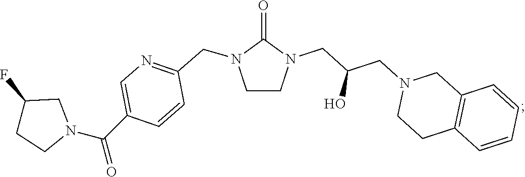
C12=C(C=CC=C1)CCN(CC(CN1C(=O)N(CC3=NC=C(C(N4CC(F)CC4)=O)C=C3)CC1)O)C2
